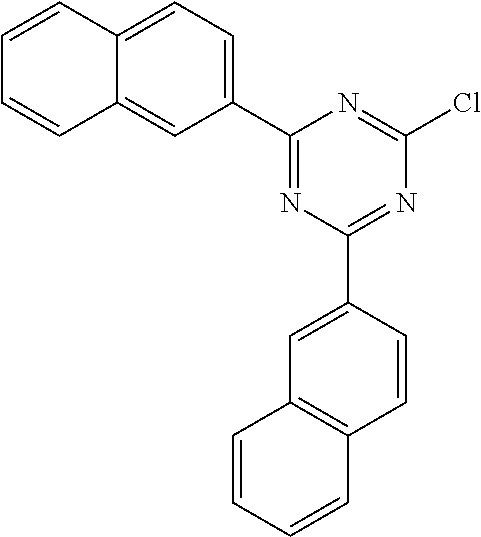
C1(C2=CC=C3C(=C2)C=CC=C3)=NC(C2=CC3=C(C=C2)C=CC=C3)=NC(Cl)=N1
